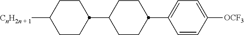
C1CC(C2CCC(C3=CC=C([OCF3])C=C3)CC2)CCC1[CnH2n + 1]
